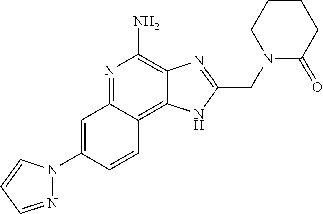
C1=C(N2N=CC=C2)C=CC2=C3C(=C(N)N=C12)N=C(CN1C(=O)CCCC1)N3
